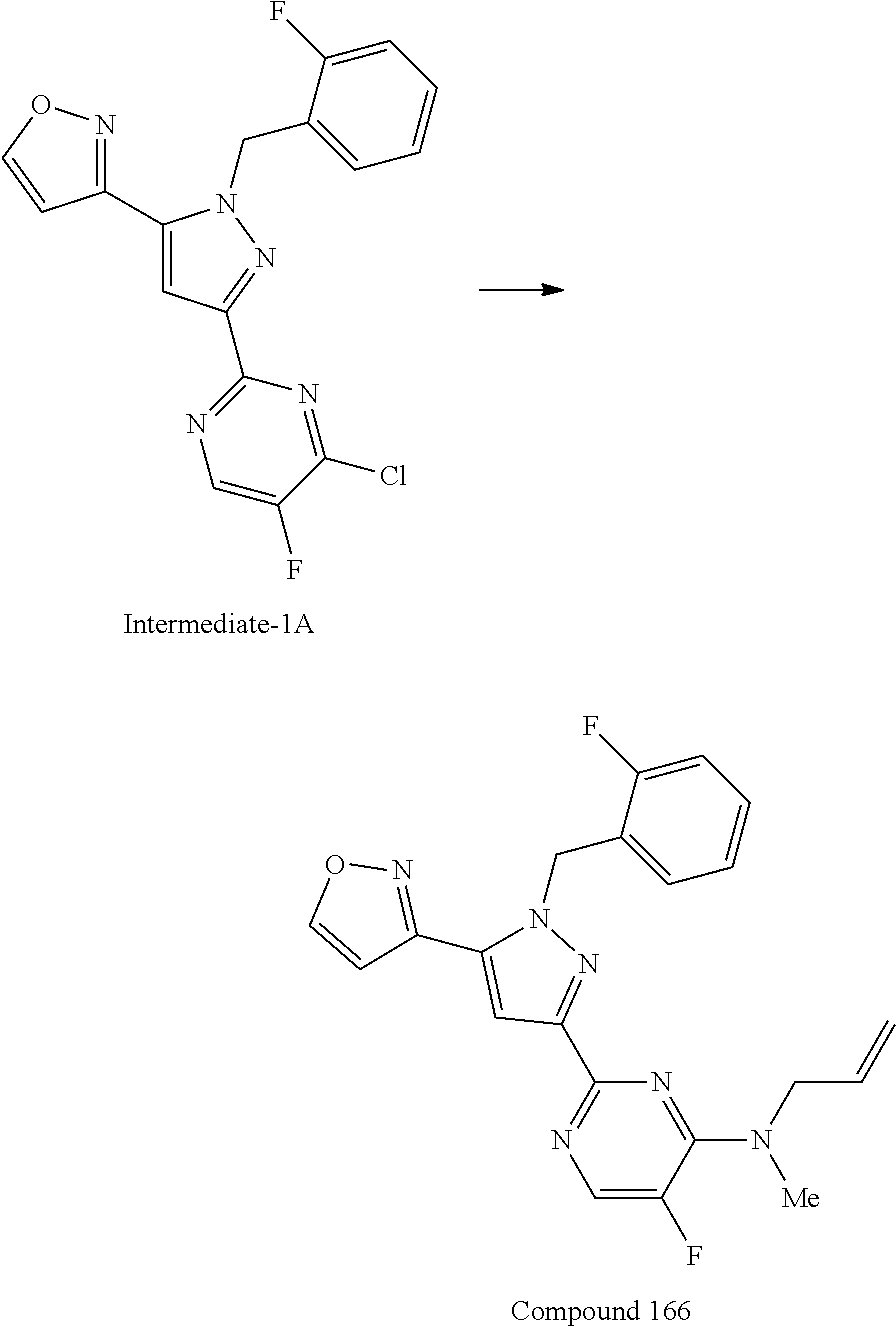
C1(C2=CC(C3=NC=C(F)C(Cl)=N3)=NN2CC2=CC=CC=C2F)=NOC=C1.C1=C(F)C(N(CC=C)[Me])=NC(C2=NN(CC3=CC=CC=C3F)C(C3=NOC=C3)=C2)=N1
